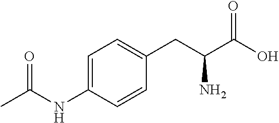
C1=C(NC(=O)C)C=CC(CC(C(=O)O)N)=C1
